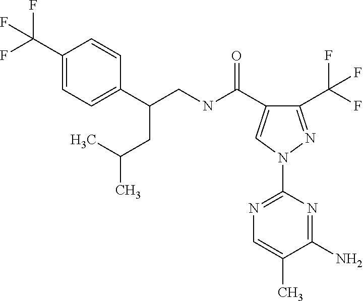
C(NC(=O)C1=CN(C2=NC=C(C)C(N)=N2)N=C1C(F)(F)F)C(C1=CC=C(C(F)(F)F)C=C1)CC(C)C
